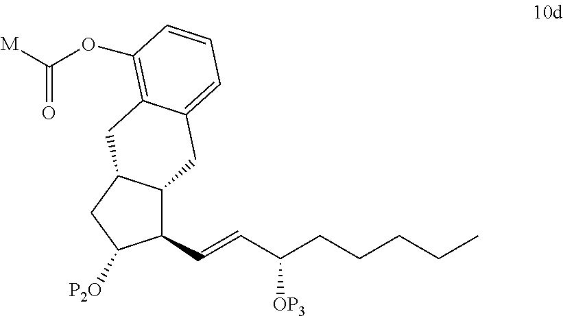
C1(C=CC(CCCCC)[OP3])C2C(CC1[P2O])CC1=C(OC([M])=O)C=CC=C1C2
